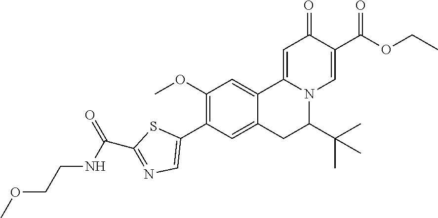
C1(OC)=C(C2=CN=C(C(NCCOC)=O)S2)C=C2C(=C1)C1=CC(=O)C(C(OCC)=O)=CN1C(C(C)(C)C)C2
